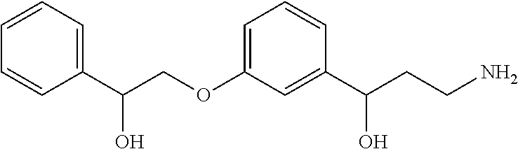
C1=C(OCC(C2=CC=CC=C2)O)C=C(C(CCN)O)C=C1
